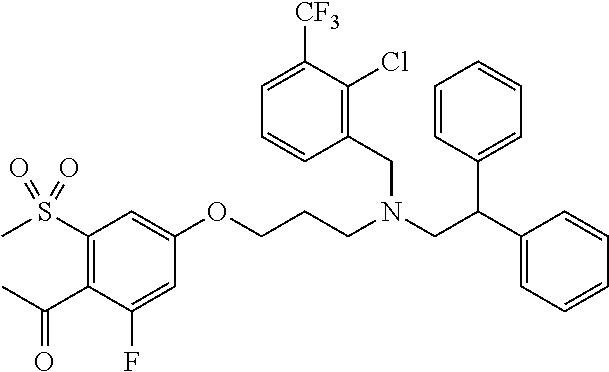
C1=C(F)C(C(C)=O)=C(S(C)(=O)=O)C=C1OCCCN(CC(C1=CC=CC=C1)C1=CC=CC=C1)CC1=C(Cl)C([CF3])=CC=C1
